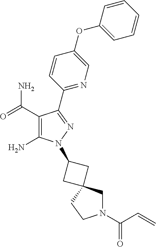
C1(C(=O)N)=C(N)N(C2CC3(C2)CN(C(C=C)=O)CC3)N=C1C1=NC=C(OC2=CC=CC=C2)C=C1
